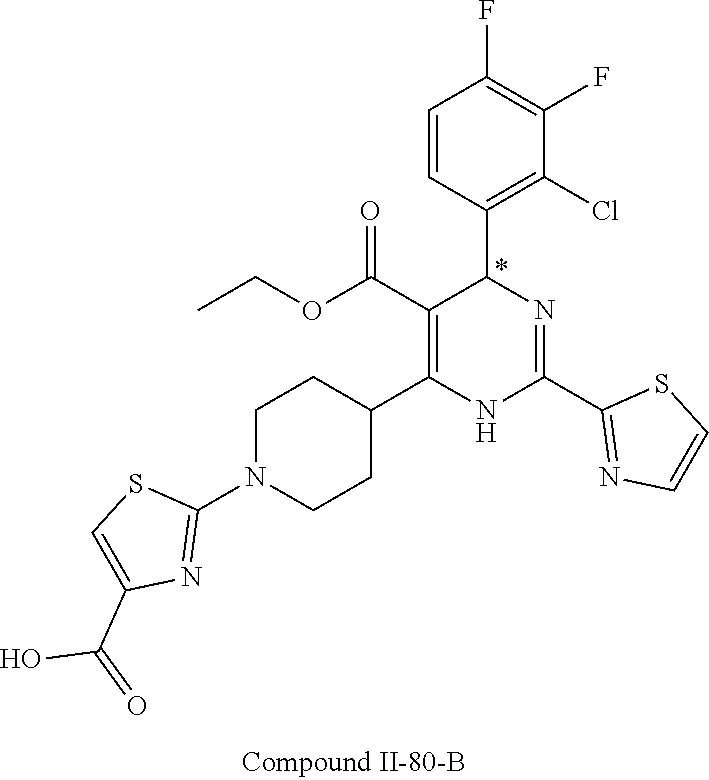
C1(F)=C(F)C=CC(C2N=C(C3=NC=CS3)NC(C3CCN(C4=NC(C(O)=O)=CS4)CC3)=C2C(OCC)=O)=C1Cl
